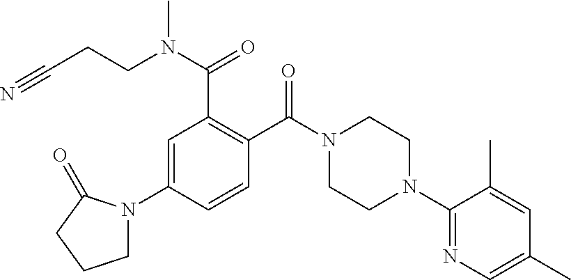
C1=C(N2CCCC2=O)C=CC(C(N2CCN(C3=NC=C(C)C=C3C)CC2)=O)=C1C(N(CCC#N)C)=O
